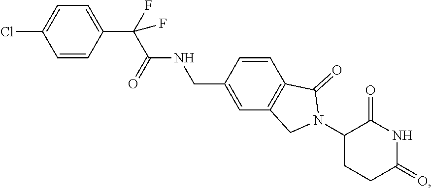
ClC1=CC=C(C(F)(C(NCC2=CC3=C(C=C2)C(=O)N(C2CCC(=O)NC2=O)C3)=O)F)C=C1
